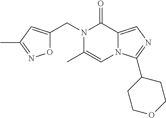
C(N1C(C)=CN2C(=CN=C2C2CCOCC2)C1=O)C1=CC(C)=NO1
